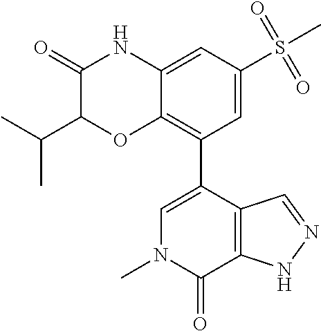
C1(=O)C(C(C)C)OC2=C(C3=CN(C)C(=O)C4=C3C=NN4)C=C(S(C)(=O)=O)C=C2N1
